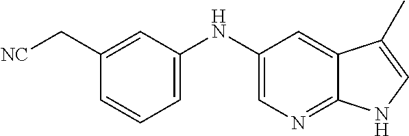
N(C1=CN=C2C(=C1)C(C)=CN2)C1=CC=CC(C[NC])=C1
